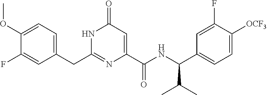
C(C1=CC=C(OC)C(F)=C1)C1=NC(C(NC(C2=CC=C([OCF3])C(F)=C2)C(C)C)=O)=CC(=O)N1
